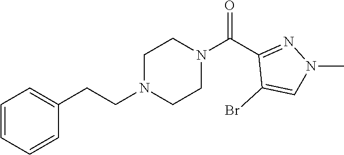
C1=CC=CC(CCN2CCN(C(C3=NN(C)C=C3Br)=O)CC2)=C1
